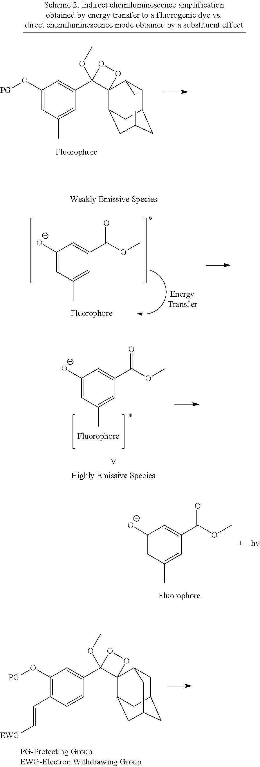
C1(O[PG])=CC(C)=CC(C2(OC)C3(C4CC5CC(CC3C5)C4)OO2)=C1.[O-]C1=CC(C)=CC(C(OC)=O)=C1.[O-]C1=CC(C)=CC(C(OC)=O)=C1.[V].[Highly Emissive Species].[O-]C1=CC(C)=CC(C(OC)=O)=C1.C1(O[PG])=C(C=C[EWG])C=CC(C2(OC)C3(C4CC5CC(CC3C5)C4)OO2)=C1
